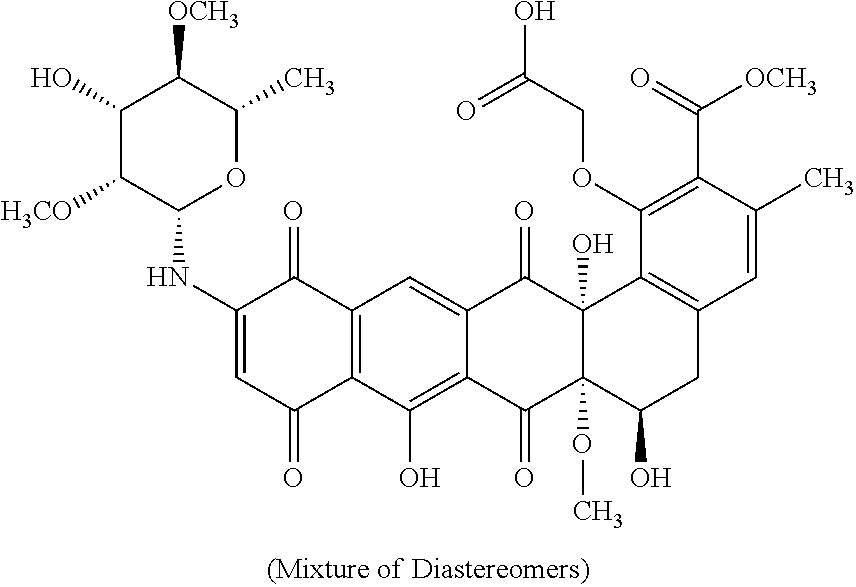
C1(O)C([H3CO])C(NC2=CC(=O)C3=C(C2=O)C=C2C(=C3O)C(=O)C3(OC)C(O)(C2=O)C2=C(CC3O)C=C(C)C(C(=O)[OCH3])=C2OCC(=O)O)OC(C)C1[OCH3]
